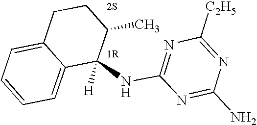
C1(NC2=NC([C2H5])=NC(N)=N2)([H])C(C)CCC2=CC=CC=C12
